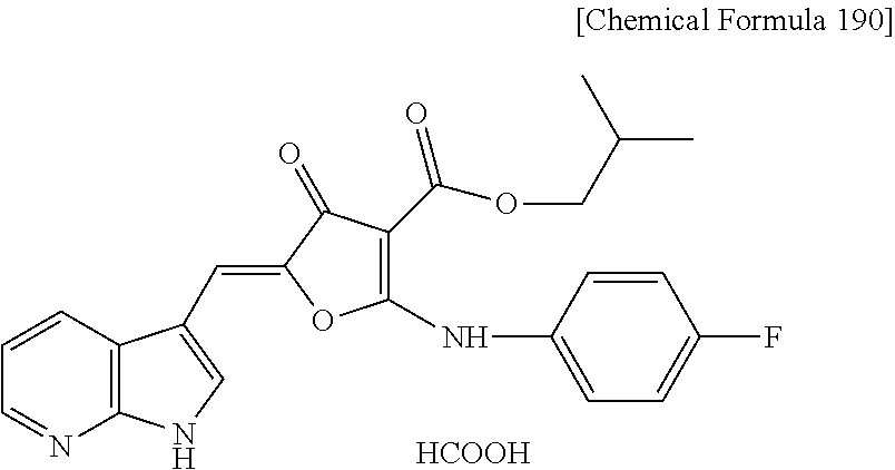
C1(=CC2=CNC3=C2C=CC=N3)OC(NC2=CC=C(F)C=C2)=C(C(OCC(C)C)=O)C1=O.[HCOOH]
